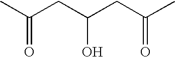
CC(CC(CC(C)=O)O)=O
